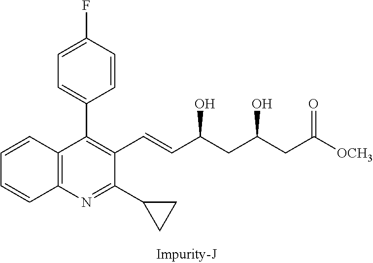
C12=C(C(C3=CC=C(F)C=C3)=C(C=CC(CC(CC([OCH3])=O)O)O)C(C3CC3)=N1)C=CC=C2
